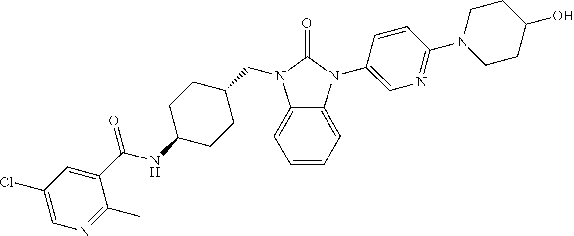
C1=CC=C2C(=C1)N(CC1CCC(NC(C3=CC(Cl)=CN=C3C)=O)CC1)C(=O)N2C1=CN=C(N2CCC(O)CC2)C=C1
